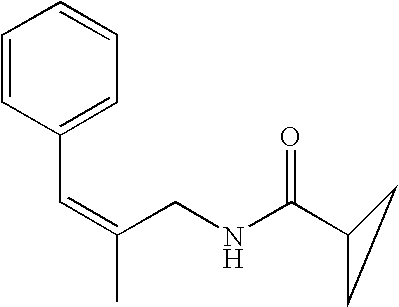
C(=C(CNC(C1CC1)=O)C)C1=CC=CC=C1
